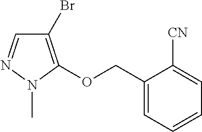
C1=NN(C)C(OCC2=CC=CC=C2[CN])=C1Br
